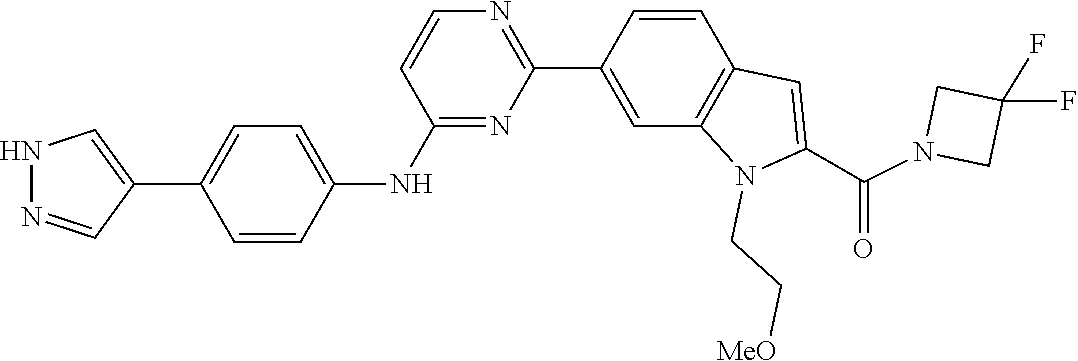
C1(F)(F)CN(C(C2=CC3=C(C=C(C4=NC=CC(NC5=CC=C(C6=CNN=C6)C=C5)=N4)C=C3)N2CC[MeO])=O)C1
